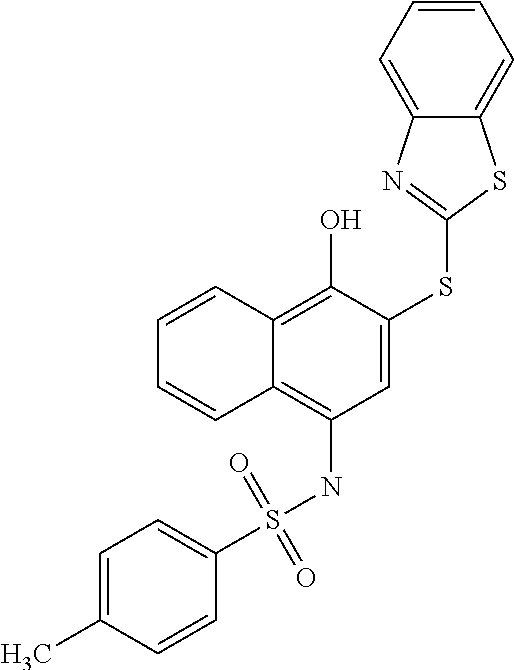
C1=C(C)C=CC(S(=O)(=O)NC2=C3C(=C(O)C(SC4=NC5=CC=CC=C5S4)=C2)C=CC=C3)=C1
